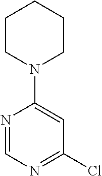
N1=CN=C(Cl)C=C1N1CCCCC1
